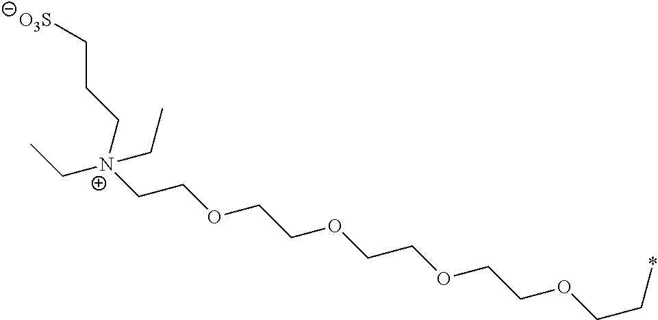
C([N+](CCOCCOCCOCCOCC*)(CCC[O3S])CC)C
